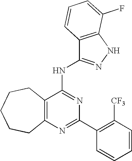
C12=C(N=C(C3=C([CF3])C=CC=C3)N=C1NC1=NNC3=C1C=CC=C3F)CCCCC2
